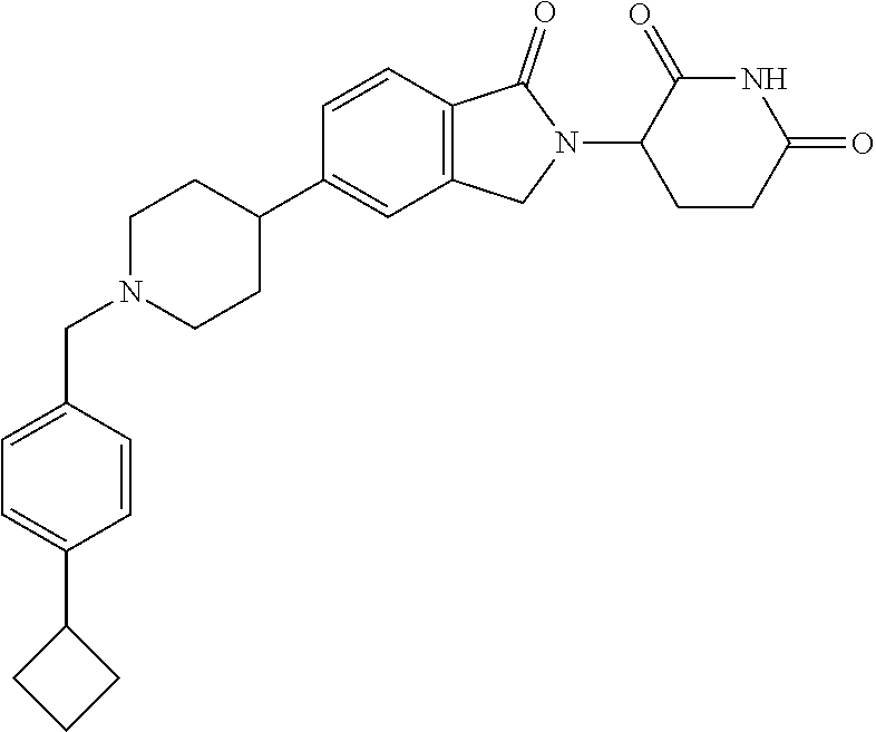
C1N(CC2=CC=C(C3CCC3)C=C2)CCC(C2=CC3=C(C=C2)C(=O)N(C2CCC(=O)NC2=O)C3)C1
